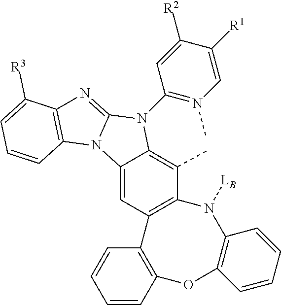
CC1=C2C(=CC3=C1N([LB])C1=C(OC4=C3C=CC=C4)C=CC=C1)N1C(=NC3=C1C=CC=C3[R3])N2C1=N(C)C=C([R1])C([R2])=C1
